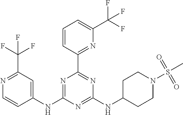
C1(NC2=NC(C3=NC(C(F)(F)F)=CC=C3)=NC(NC3CCN(S(C)(=O)=O)CC3)=N2)=CC(C(F)(F)F)=NC=C1
